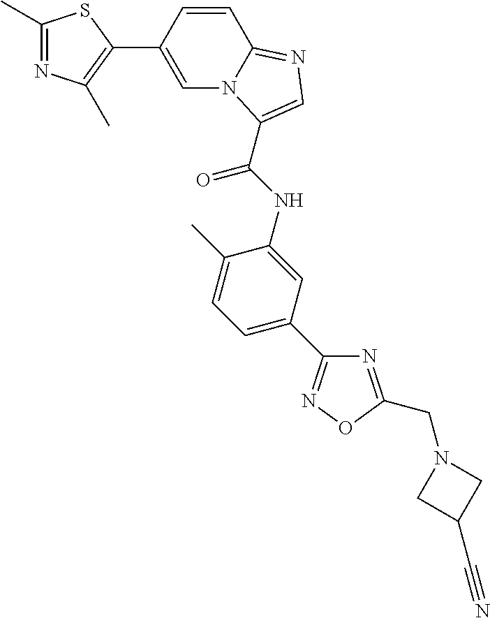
N1=C(CN2CC(C#N)C2)ON=C1C1=CC=C(C)C(NC(=O)C2=CN=C3N2C=C(C2=C(C)N=C(C)S2)C=C3)=C1
